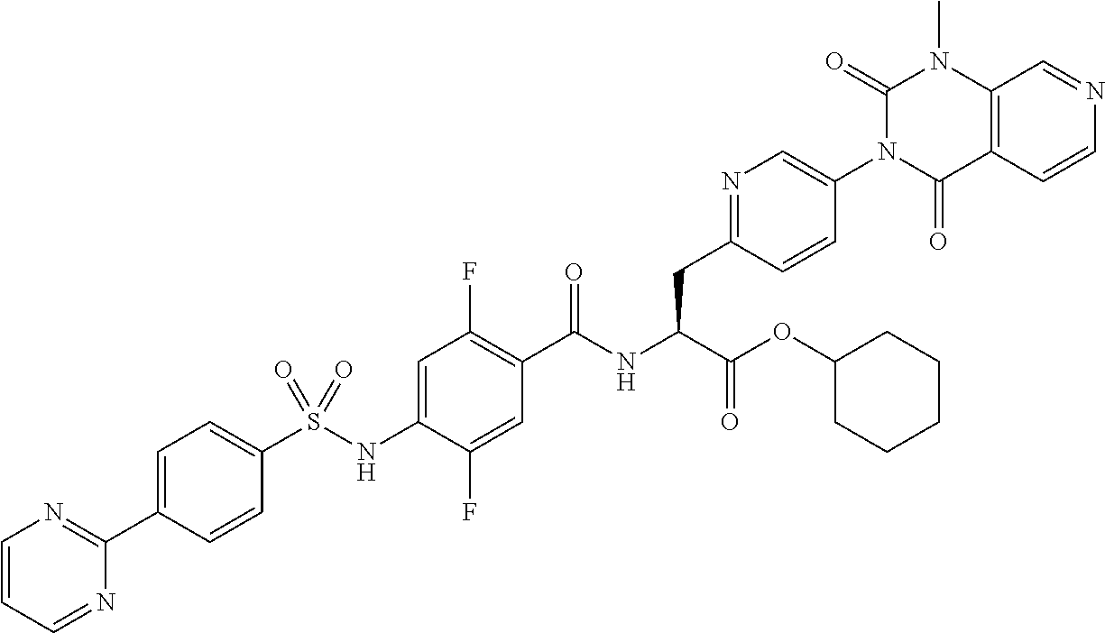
C1=CC=NC(C2=CC=C(S(NC3=CC(F)=C(C(NC(C(=O)OC4CCCCC4)CC4=NC=C(N5C(=O)C6=C(N(C)C5=O)C=NC=C6)C=C4)=O)C=C3F)(=O)=O)C=C2)=N1
